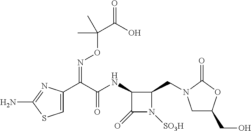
C1=C(C(C(NC2C(=O)N([SO3H])C2CN2CC(CO)OC2=O)=O)=NOC(C(O)=O)(C)C)N=C(N)S1
